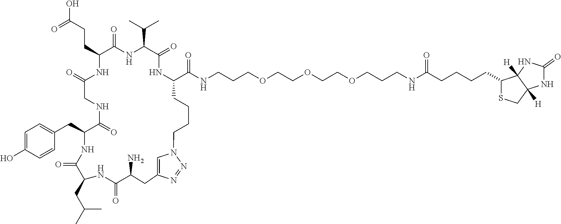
C(C1C(=O)NC(CC2=CC=C(O)C=C2)C(=O)NCC(=O)NC(CCC(=O)O)C(=O)NC(C(C)C)C(=O)NC(C(NCCCOCCOCCOCCCNC(CCCCC2SCC3([H])C2([H])NC(=O)N3)=O)=O)CCCCN2C=C(CC(N)C(=O)N1)N=N2)C(C)C
